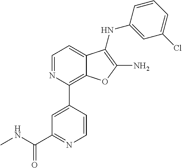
N1=CC=C2C(=C1C1=CC(C(NC)=O)=NC=C1)OC(N)=C2NC1=CC(Cl)=CC=C1
